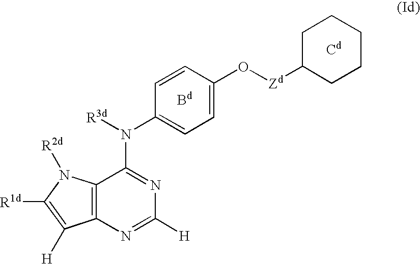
[Bd].C12=C(N([R2d])C([R1d])=C1[H])C(N(C1=CC=C(O[Zd]C3CCCCC3)C=C1)[R3d])=NC([H])=N2.[Cd]
